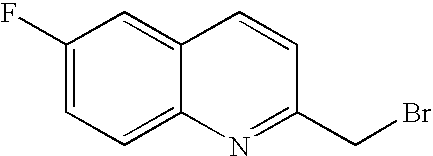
C1(F)=CC=C2C(=C1)C=CC(CBr)=N2
